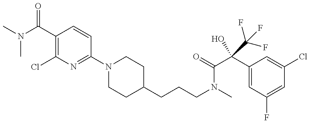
CN(C(C1=C(Cl)N=C(N2CCC(CCCN(C)C(=O)C(C3=CC(F)=CC(Cl)=C3)(O)C(F)(F)F)CC2)C=C1)=O)C
